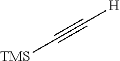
C(#C[H])[TMS]
